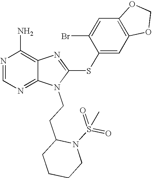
N1=CN=C2C(=C1N)N=C(SC1=CC3=C(C=C1Br)OCO3)N2CCC1CCCCN1S(=O)(=O)C
